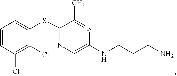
C1=C(NCCCN)N=C(C)C(SC2=CC=CC(Cl)=C2Cl)=N1
